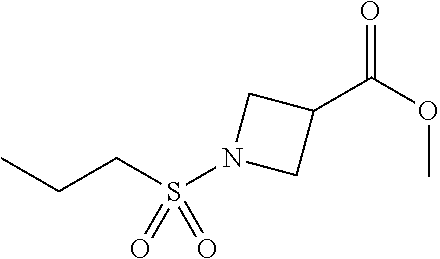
O=C(C1CN(S(=O)(CCC)=O)C1)OC
